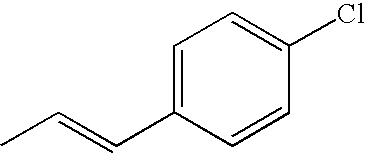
C1=C(C=CC)C=CC(Cl)=C1
